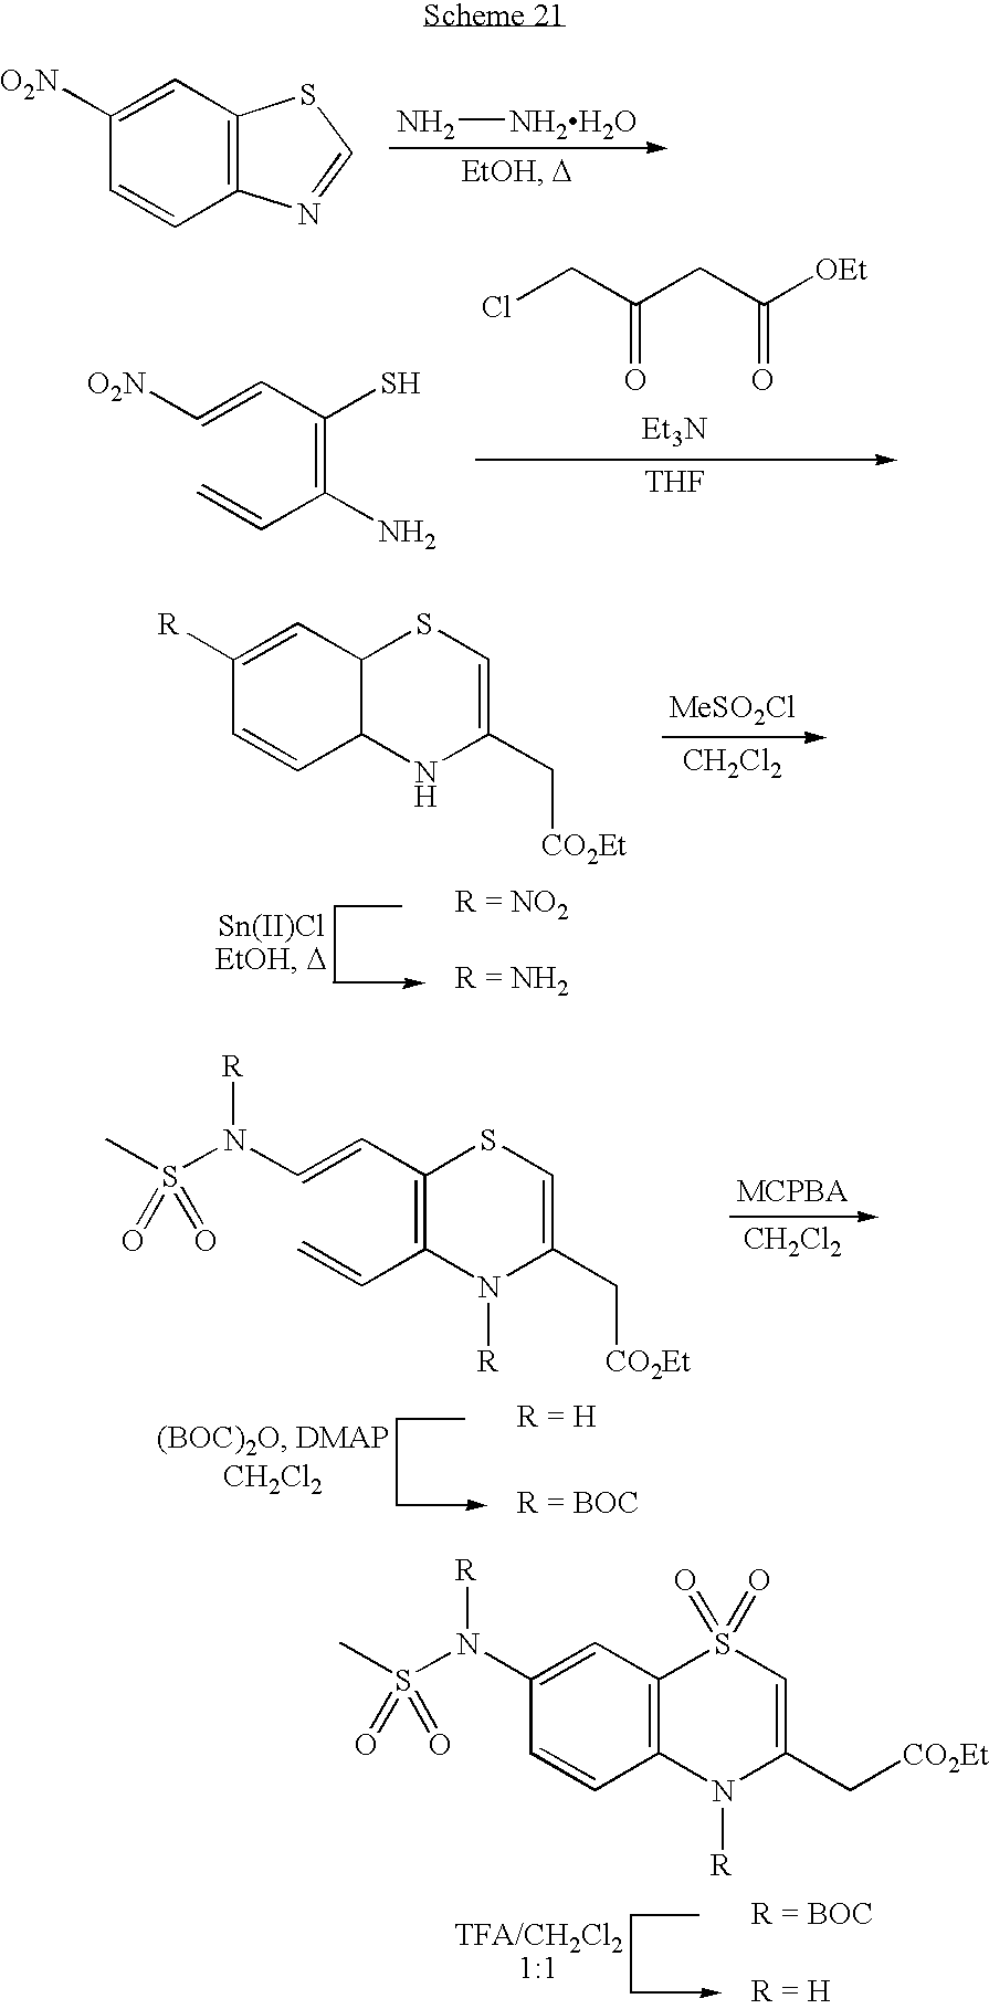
N[NH2H2O].C12=C(C=C([O2N])C=C1)SC=N2.C(=C(C=C[O2N])S)(C=C)N.C(=O)(CCl)CC([OEt])=O.[Et3N].[THF].C12C(C=C([R])C=C1)SC=C(C[CO2Et])N2.[MeSO2Cl].[CH2Cl2].C1(C=C)=C(C=CN(S(C)(=O)=O)[R])SC=C(C[CO2Et])N1[R].[MCPBA].[CH2Cl2].C12=C(C=C(N(S(C)(=O)=O)[R])C=C1)S(=O)(=O)C=C(C[CO2Et])N2[R]
